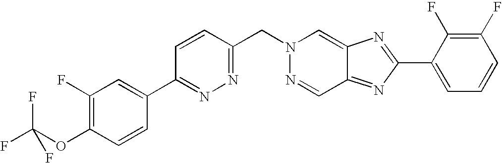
C1=CC(CN2N=CC3=NC(C4=CC=CC(F)=C4F)=NC3=C2)=NN=C1C1=CC(F)=C(OC(F)(F)F)C=C1
